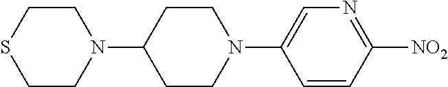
C1CN(C2CCN(C3=CN=C([NO2])C=C3)CC2)CCS1
